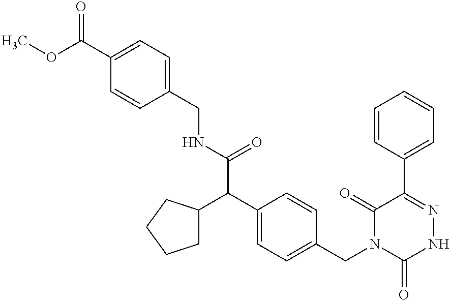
C(NC(C(C1=CC=C(CN2C(=O)NN=C(C3=CC=CC=C3)C2=O)C=C1)C1CCCC1)=O)C1=CC=C(C(OC)=O)C=C1
